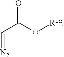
C(C(O[R1a])=O)=[N2]
